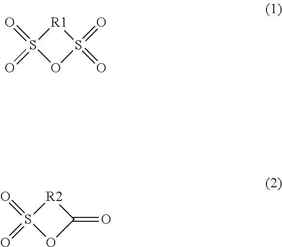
[R1]1S(=O)(=O)OS1(=O)=O.[R2]1S(=O)(=O)OC1=O
